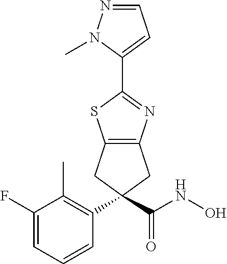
C12=C(CC(C(NO)=O)(C3=C(C)C(F)=CC=C3)C1)N=C(C1=CC=NN1C)S2
